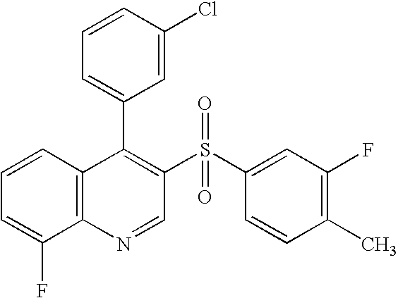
C12=C(C=CC=C1F)C(C1=CC=CC(Cl)=C1)=C(S(C1=CC(F)=C(C)C=C1)(=O)=O)C=N2
